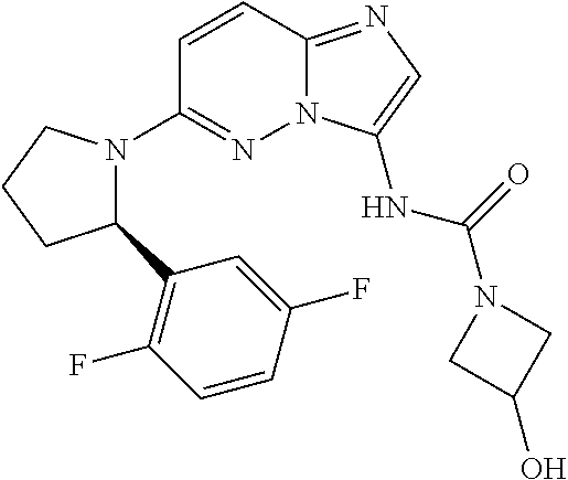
C1=CC2=NC=C(NC(=O)N3CC(O)C3)N2N=C1N1C(C2=C(F)C=CC(F)=C2)CCC1
